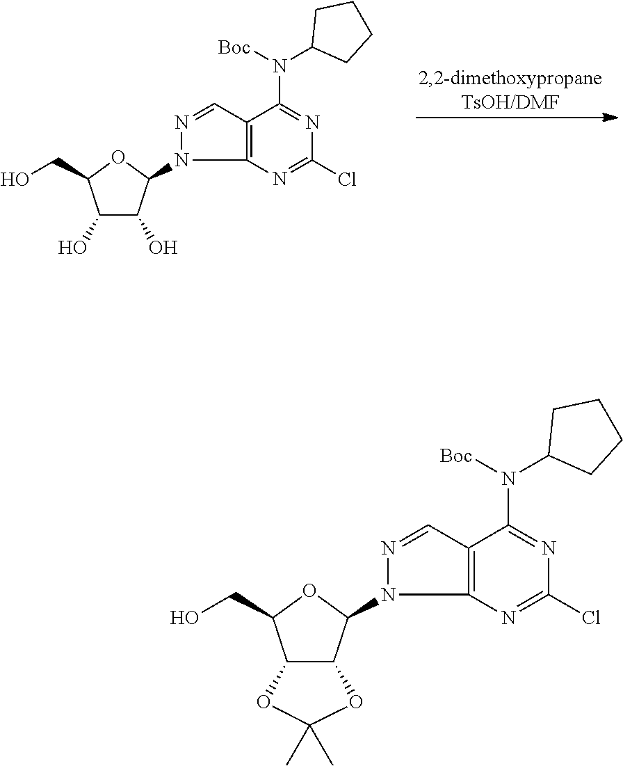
C1(O)C(O)C(N2C3=C(C(N(C4CCCC4)[Boc])=NC(Cl)=N3)C=N2)OC1CO.C12C(C(N3C4=C(C(N(C5CCCC5)[Boc])=NC(Cl)=N4)C=N3)OC1CO)OC(C)(C)O2
